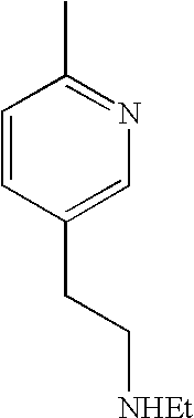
CC1=NC=C(CC[NHEt])C=C1
